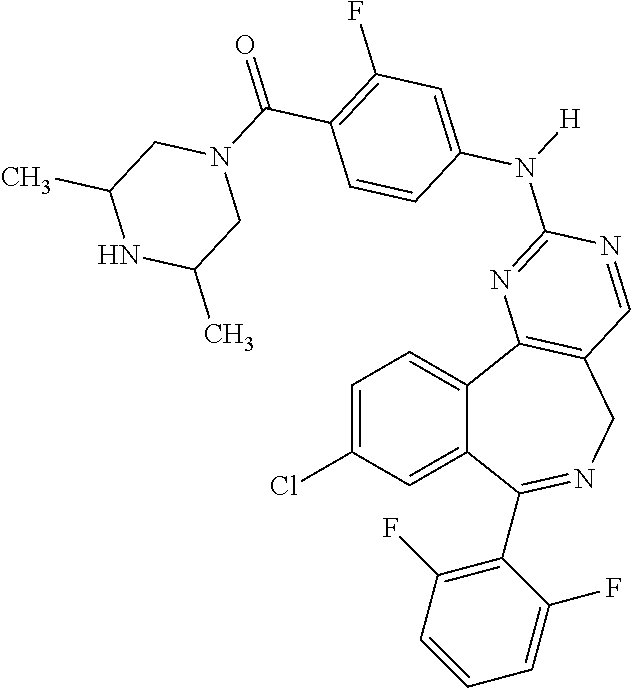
C1=C(Cl)C=C2C(=C1)C1=C(CN=C2C2=C(F)C=CC=C2F)C=NC(N([H])C2=CC(F)=C(C(=O)N3CC(C)NC(C)C3)C=C2)=N1
